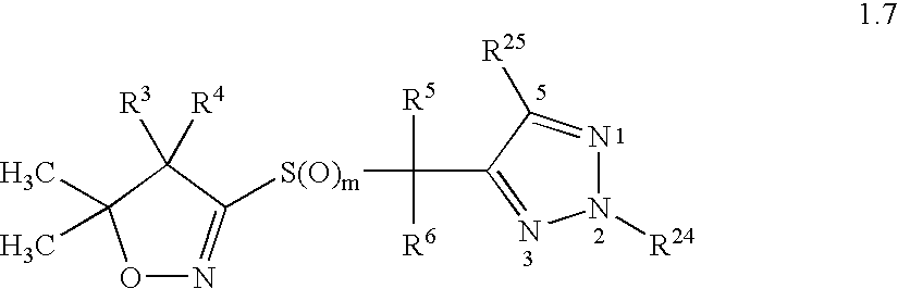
O1N=C([S(O)m]C(C2=NN([R24])N=C2[R25])([R5])[R6])C([R3])([R4])C1(C)C
